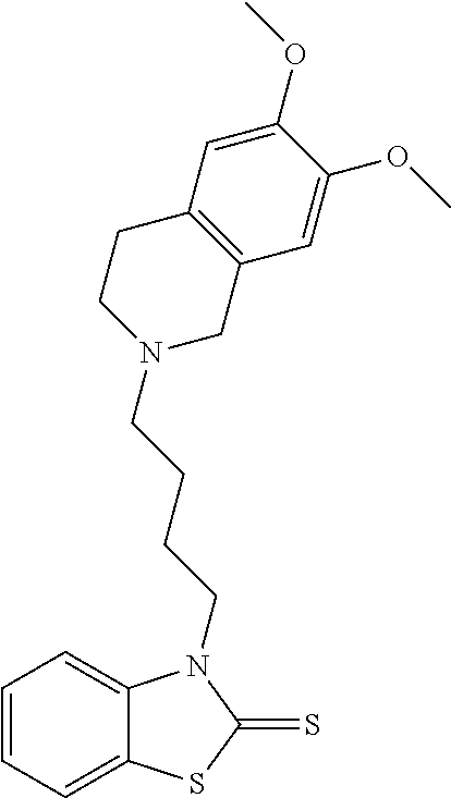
C1=CC=C2C(=C1)N(CCCCN1CC3=C(CC1)C=C(OC)C(OC)=C3)C(=S)S2
